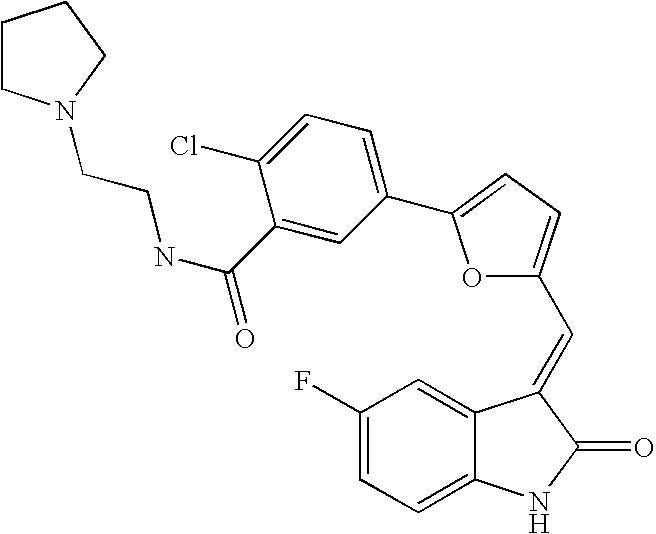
C1(F)=CC=C2C(=C1)C(=CC1=CC=C(C3=CC=C(Cl)C(C(NCCN4CCCC4)=O)=C3)O1)C(=O)N2
